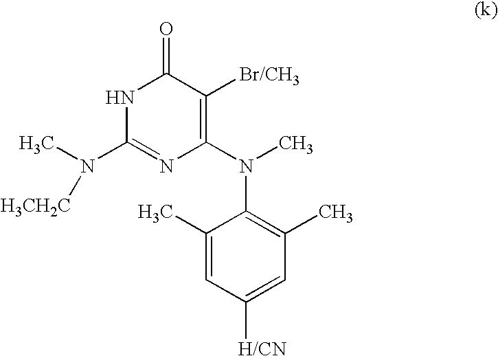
[H3CH2C]N(C)C1=NC(N(C2=C(C)C=C([H/CN])C=C2C)C)=C([Br/CH3])C(=O)N1
